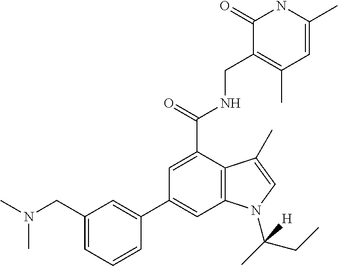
C1=C(C(=O)NCC2=C(C)C=C(C)NC2=O)C2=C(C=C1C1=CC(CN(C)C)=CC=C1)N(C(C)(CC)[H])C=C2C
